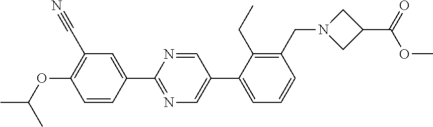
CC(OC1=C(C#N)C=C(C2=NC=C(C3=CC=CC(CN4CC(C(=O)OC)C4)=C3CC)C=N2)C=C1)C
